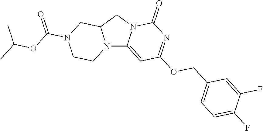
N12C3=CC(OCC4=CC=C(F)C(F)=C4)=NC(=O)N3CC1CN(C(OC(C)C)=O)CC2
